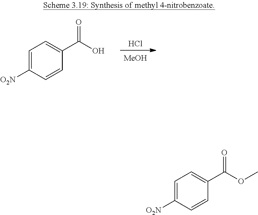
C1=C([O2N])C=CC(C(OC)=O)=C1.C1=C([O2N])C=CC(C(O)=O)=C1.[MeOH].Cl
